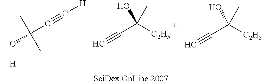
C#CC(C)([C2H5])O.O([H])C(C#C[H])(CC)C.C#CC(C)([C2H5])O
